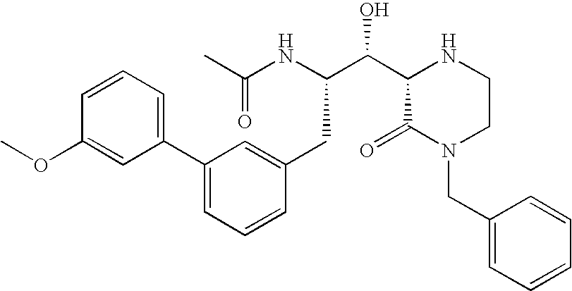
C(NC(CC1=CC(C2=CC=CC(OC)=C2)=CC=C1)C(C1C(=O)N(CC2=CC=CC=C2)CCN1)O)(=O)C
